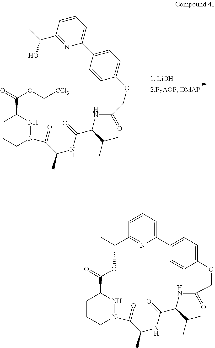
C1CCN(C(C(C)NC(=O)C(NC(=O)COC2=CC=C(C3=CC=CC(C(O)C)=N3)C=C2)C(C)C)=O)NC1C(=O)OC[CCl3].C1CCN2NC1C(=O)OC(C)C1=NC(=CC=C1)C1=CC=C(OCC(=O)NC(C(C)C)C(=O)NC(C)C2=O)C=C1
